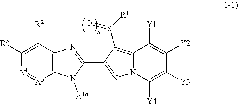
C12=C(S([R1])=O)C(C3=NC4=C(N3[A1a])[A5]=[A4]C([R3])=C4[R2])=NN1C([Y4])=C([Y3])C([Y2])=C2[Y1]
